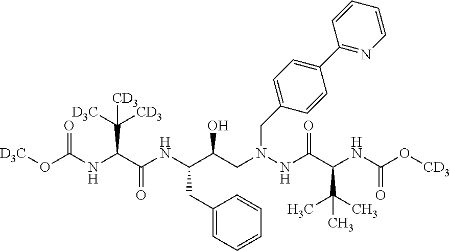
C(N(NC(=O)C(C(C)(C)C)NC(=O)O[CD3])CC(C(NC(C(NC(O[D3C])=O)C([D3C])([CD3])[CD3])=O)CC1=CC=CC=C1)O)C1=CC=C(C2=NC=CC=C2)C=C1
